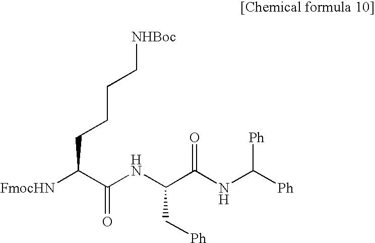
N(C(C(NC([Ph])[Ph])=O)C[Ph])C(C([FmocHN])CCCC[NHBoc])=O
